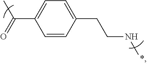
C1=CC(CCNC)=CC=C1C(=O)C
